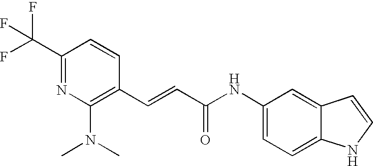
C(=CC(=O)NC1=CC=C2C(=C1)C=CN2)C1=C(N(C)C)N=C(C(F)(F)F)C=C1
